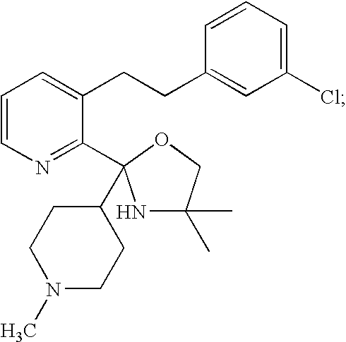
C1=CN=C(C2(C3CCN(C)CC3)NC(C)(C)CO2)C(CCC2=CC(Cl)=CC=C2)=C1
